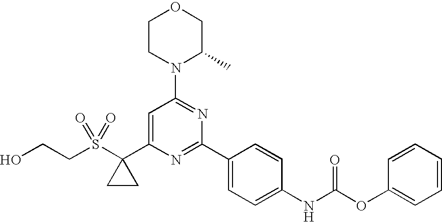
C(S(C1(C2=CC(N3C(C)COCC3)=NC(C3=CC=C(NC(OC4=CC=CC=C4)=O)C=C3)=N2)CC1)(=O)=O)CO
